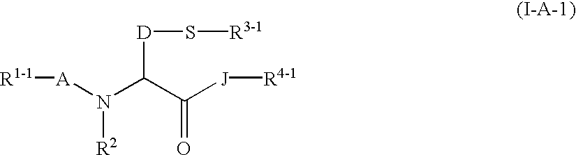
[A](N(C(C([J][R4-1])=O)[D]S[R3-1])[R2])[R1-1]
